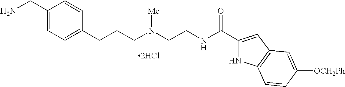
C1(CN)=CC=C(CCCN(CCNC(C2=CC3=C(N2)C=CC([OCH2Ph])=C3)=O)[Me])C=C1.[2HCl]
